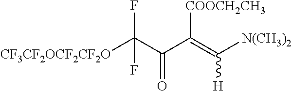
[CF3CF2OCF2CF2O]C(C(C(=C([N(CH3)2])[H])[COOCH2CH3])=O)(F)F
